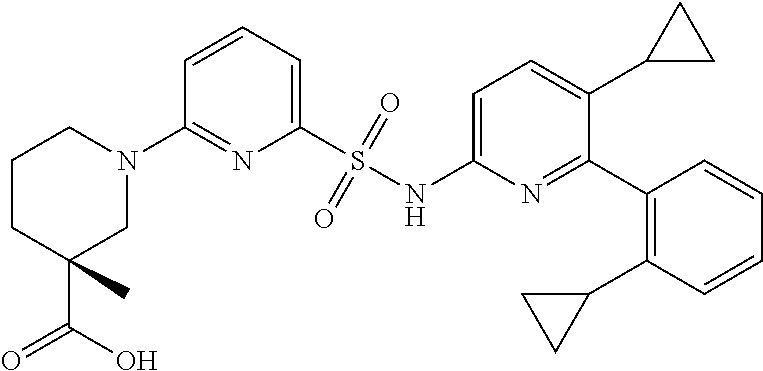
C1=CC=C(S(NC2=CC=C(C3CC3)C(C3=C(C4CC4)C=CC=C3)=N2)(=O)=O)N=C1N1CCCC(C(O)=O)(C)C1
